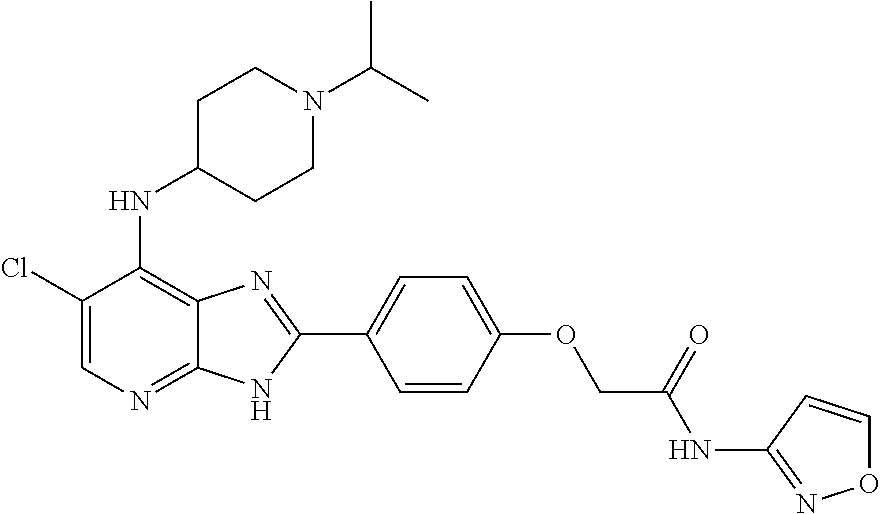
C1(Cl)=CN=C2C(=C1NC1CCN(C(C)C)CC1)N=C(C1=CC=C(OCC(NC3=NOC=C3)=O)C=C1)N2
